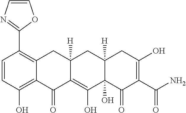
C1=CC(O)=C2C(=C1C1=NC=CO1)CC1([H])C(=C(O)C3(O)C([H])(C1)CC(O)=C(C(=O)N)C3=O)C2=O
